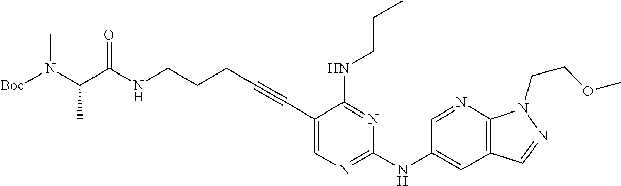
C(NCCCC#CC1=CN=C(NC2=CC3=C(N=C2)N(CCOC)N=C3)N=C1NCCC)(=O)C(N([Boc])C)C
